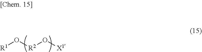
O([X1])[R2]O[R1]
